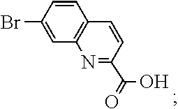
C12=C(C=CC(Br)=C1)C=CC(C(O)=O)=N2
